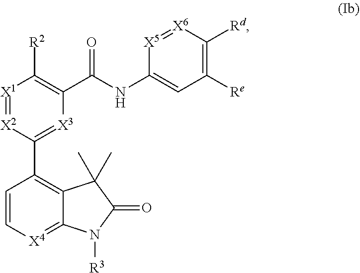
C1=C[X4]=C2C(=C1C1=[X3]C(C(NC3=CC([Re])=C([Rd])[X6]=[X5]3)=O)=C([R2])[X1]=[X2]1)C(C)(C)C(=O)N2[R3]
